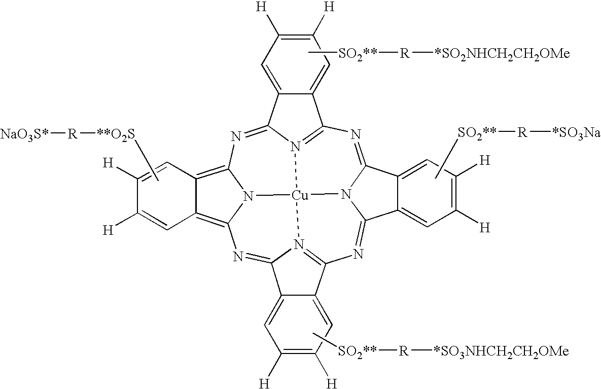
N1=C2N3C(=NC4=N5C(=NC6=C7C(=C8N6[Cu]35N3=C1C1=CC([H])=C([H])C=C1C3=N8)C=C([H])C([H])=C7)C1=CC([H])=C([H])C=C41)C1=CC([H])=C([H])C=C21.C[**O2S][R][NaO3S*].C[SO2**][R][*SO3NHCH2CH2OMe].C[SO2**][R][*SO2NHCH2CH2OMe].C[SO2**][R][*SO3Na]
